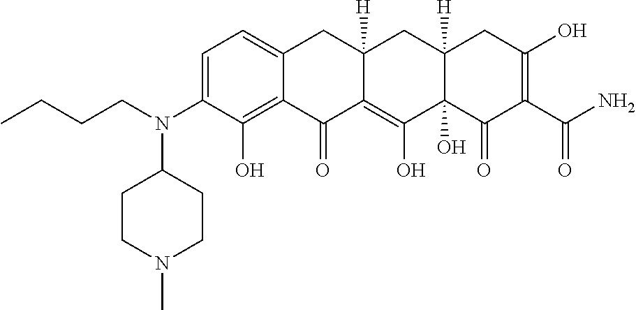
C1=C(N(CCCC)C2CCN(C)CC2)C(O)=C2C(=C1)CC1([H])C(=C(O)C3(O)C([H])(C1)CC(O)=C(C(N)=O)C3=O)C2=O
